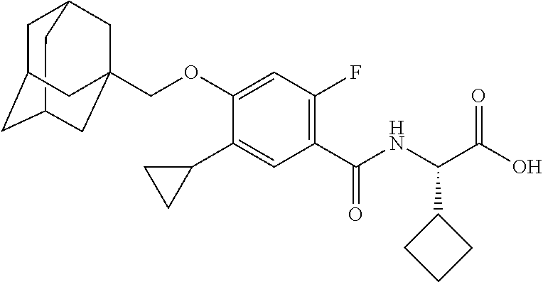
C12CC3CC(CC(COC4=CC(F)=C(C(NC(C(O)=O)C5CCC5)=O)C=C4C4CC4)(C3)C1)C2
